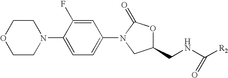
O1CCN(C2=CC=C(N3CC(CNC([R2])=O)OC3=O)C=C2F)CC1
